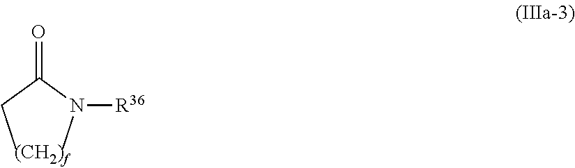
CCC(N(C)[R36])=O
